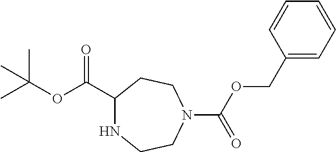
C1(C(OC(C)(C)C)=O)NCCN(C(OCC2=CC=CC=C2)=O)CC1
